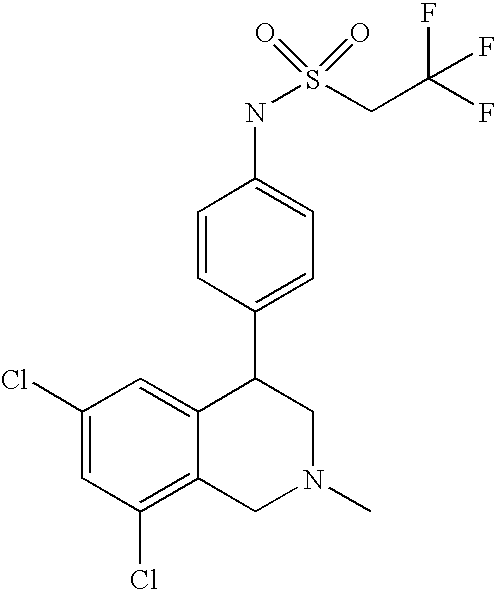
C1(Cl)=C2C(=CC(Cl)=C1)C(C1=CC=C(NS(=O)(=O)CC(F)(F)F)C=C1)CN(C)C2
